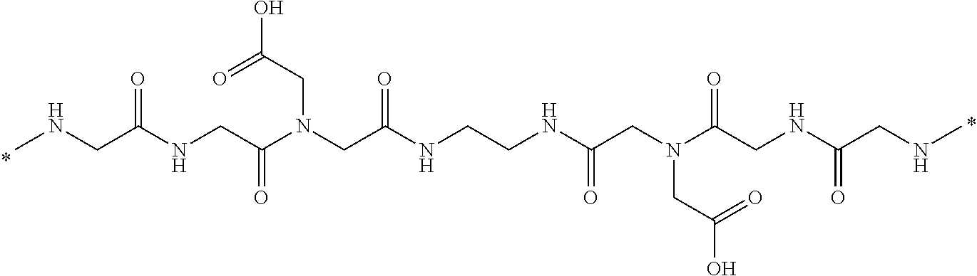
CNCC(NCC(N(CC(NCCNC(CN(C(CNC(CNC)=O)=O)CC(O)=O)=O)=O)CC(O)=O)=O)=O
